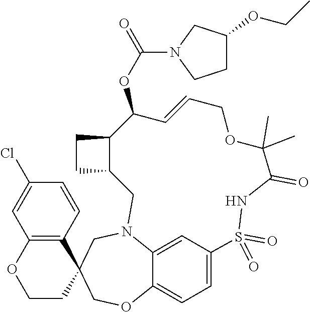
C12=CC=C3C(=C1)N(CC1(CO3)C3=C(OCC1)C=C(Cl)C=C3)CC1C(CC1)C(OC(=O)N1CCC(OCC)C1)C=CCOC(C)(C)C(=O)NS2(=O)=O
